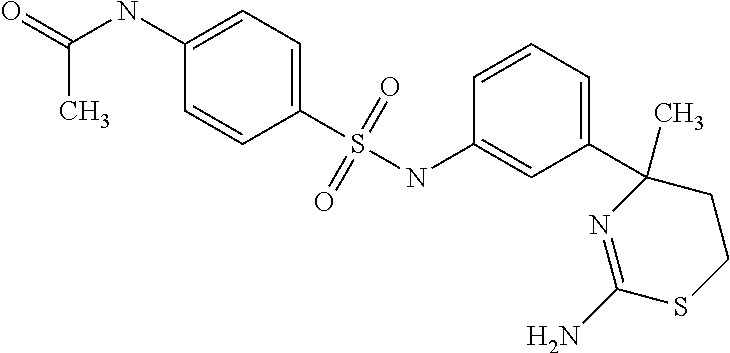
C1(NC(=O)C)=CC=C(S(NC2=CC(C3(C)CCSC(N)=N3)=CC=C2)(=O)=O)C=C1
